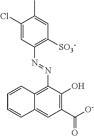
C1(Cl)=CC(N=NC2=C3C(=CC(C([O-])=O)=C2O)C=CC=C3)=C([SO3-])C=C1C
